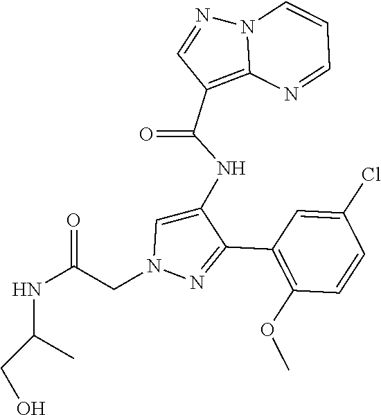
C1(C2=NN(CC(NC(CO)C)=O)C=C2NC(C2=C3N(N=C2)C=CC=N3)=O)=C(OC)C=CC(Cl)=C1
